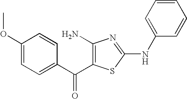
C1(OC)=CC=C(C(=O)C2=C(N)N=C(NC3=CC=CC=C3)S2)C=C1
